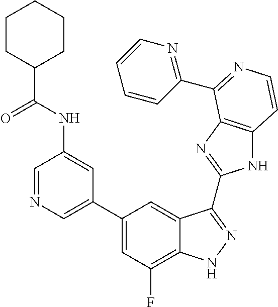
C1(C2=CN=CC(NC(C3CCCCC3)=O)=C2)=CC(F)=C2C(=C1)C(C1=NC3=C(N1)C=CN=C3C1=NC=CC=C1)=NN2
